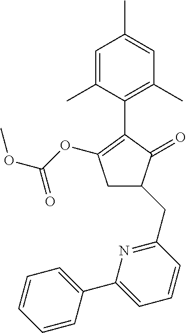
C1=C(C)C=C(C)C(C2=C(OC(OC)=O)CC(CC3=NC(C4=CC=CC=C4)=CC=C3)C2=O)=C1C
